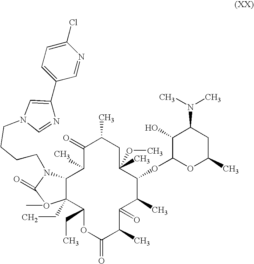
C12C(CC)(C(CC)OC(=O)C(C)C(=O)C(C)C(OC3OC(C)CC(N(C)C)C3O)C(C)(OC)CC(C)C(=O)C1C)O(C)C(=O)N2CCCCN1C=NC(C2=CC=C(Cl)N=C2)=C1
